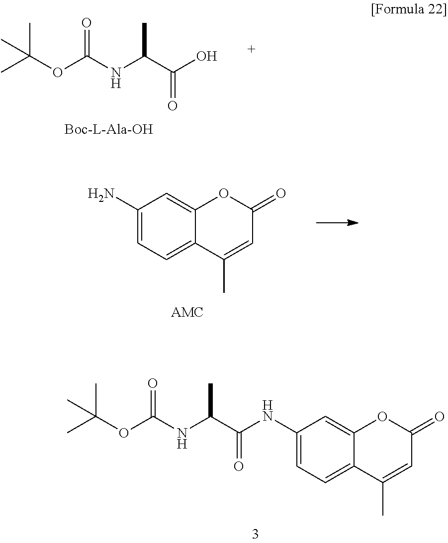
CC(OC(NC(C)C(=O)O)=O)(C)C.NC1=CC=C2C(=C1)OC(=O)C=C2C.CC(OC(NC(C)C(=O)NC1=CC=C2C(=C1)OC(=O)C=C2C)=O)(C)C
